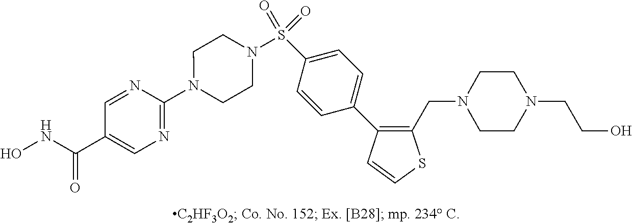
N1(C2=NC=C(C(=O)NO)C=N2)CCN(S(C2=CC=C(C3=C(CN4CCN(CCO)CC4)SC=C3)C=C2)(=O)=O)CC1
